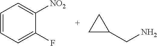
C1(CN)CC1.C1=CC=C(F)C([NO2])=C1
